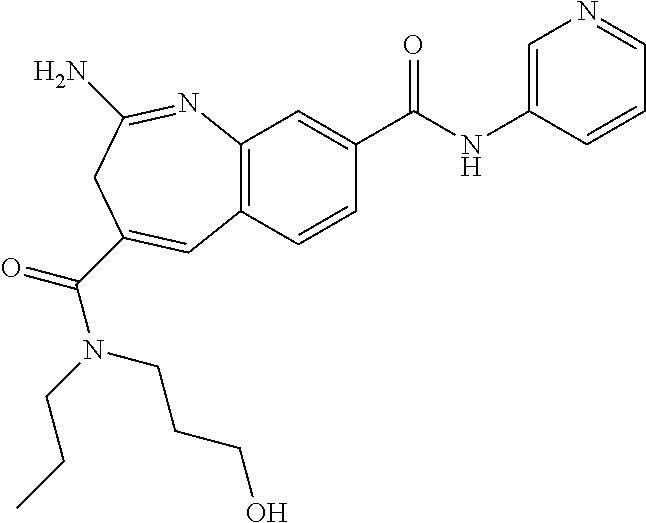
C12=C(C=CC(C(NC3=CN=CC=C3)=O)=C1)C=C(C(=O)N(CCC)CCCO)CC(N)=N2
